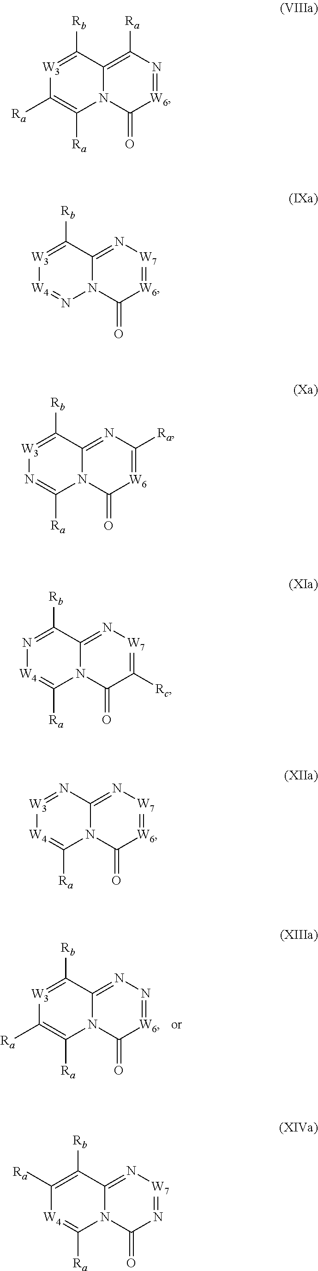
[W3]1=C([Rb])C2=NN=[W6]C(=O)N2C([Ra])=C1[Ra].[W3]1=C([Rb])C2=C([Ra])N=[W6]C(=O)N2C([Ra])=C1[Ra].[W3]1=C([Rb])C2=N[W7]=[W6]C(=O)N2N=[W4]1.[W3]1=C([Rb])C2=NC([Ra])=[W6]C(=O)N2C([Ra])=N1.N1=C([Rb])C2=N[W7]=C([Rc])C(=O)N2C([Ra])=[W4]1.[W3]1=NC2=N[W7]=[W6]C(=O)N2C([Ra])=[W4]1.C1([Ra])=C([Rb])C2=N[W7]=NC(=O)N2C([Ra])=[W4]1
